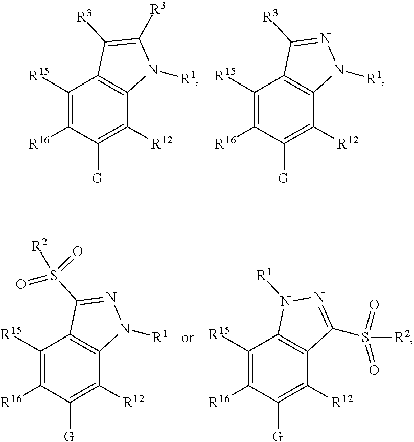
C1([R15])=C([R16])C([G])=C([R12])C2=C1C([R3])=C([R3])N2[R1].C1([R15])=C([R16])C([G])=C([R12])C2=C1C([R3])=NN2[R1].C1([R15])=C([R16])C([G])=C([R12])C2=C1C(S(=O)(=O)[R2])=NN2[R1].C1([R15])=C([R16])C([G])=C([R12])C2=C1N([R1])N=C2S([R2])(=O)=O
